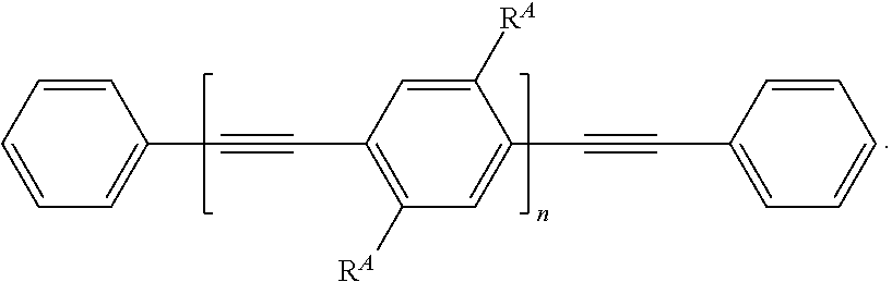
C1=CC=CC=C1C#CC1=C([RA])C=C(C#CC2=CC=CC=C2)C([RA])=C1
